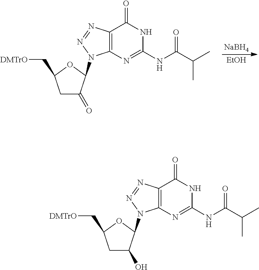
C1C(O)C(N2N=NC3=C2N=C(NC(C(C)C)=O)NC3=O)OC1C[DMTrO].C1C(=O)C(N2N=NC3=C2N=C(NC(C(C)C)=O)NC3=O)OC1C[DMTrO].[NaBH4].[EtOH]
